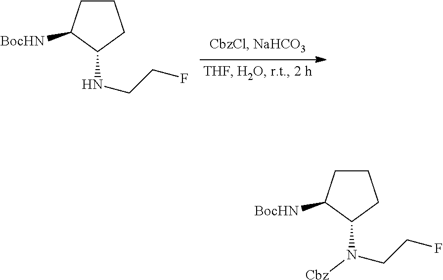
C1CC([BocHN])C(NCCF)C1.C1CC([BocHN])C(N(CCF)[Cbz])C1
